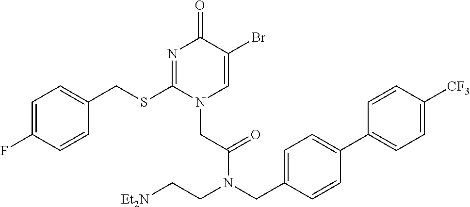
C1=C(F)C=CC(CSC2=NC(=O)C(Br)=CN2CC(=O)N(CC2=CC=C(C3=CC=C([CF3])C=C3)C=C2)CC[Et2N])=C1
